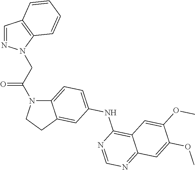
C12=CC=C(NC3=C4C(=NC=N3)C=C(OC)C(OC)=C4)C=C1CCN2C(CN1N=CC2=C1C=CC=C2)=O
